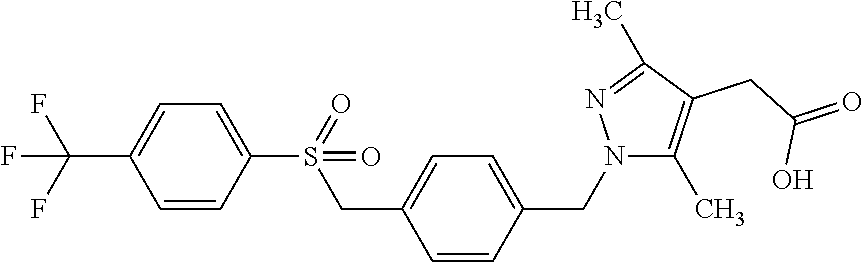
C1=CC(S(CC2=CC=C(CN3C(C)=C(CC(=O)O)C(C)=N3)C=C2)(=O)=O)=CC=C1C(F)(F)F
